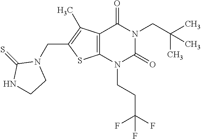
C12=C(N(CCC(F)(F)F)C(=O)N(CC(C)(C)C)C1=O)SC(CN1C(=S)NCC1)=C2C
